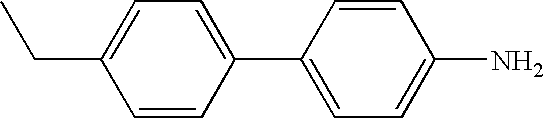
C1=C(CC)C=CC(C2=CC=C(N)C=C2)=C1
